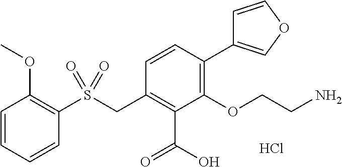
C1=CC=CC(S(CC2=C(C(=O)O)C(OCCN)=C(C3=COC=C3)C=C2)(=O)=O)=C1OC.Cl
